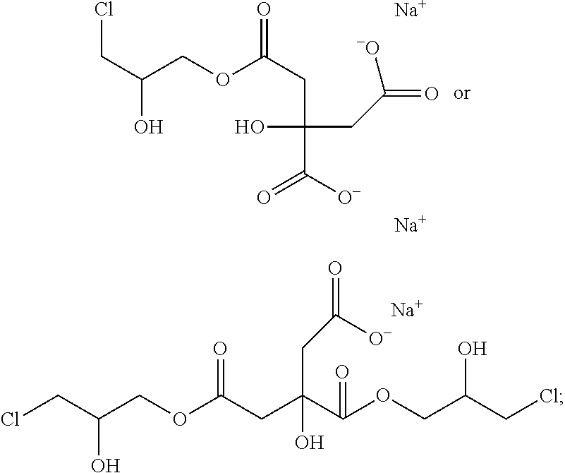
ClCC(O)COC(=O)CC(O)(CC(=O)[-O])C(=O)[O-].[Na].[Na].ClCC(O)COC(=O)CC(C(OCC(O)CCl)=O)(O)CC([O-])=O.[Na]
